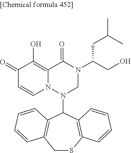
C1(=O)C=CN2C(=C1O)C(=O)N(C(CO)CC(C)C)CN2C1C2=C(CSC3=C1C=CC=C3)C=CC=C2
